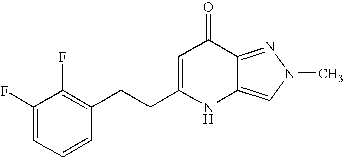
C1(F)=CC=CC(CCC2=CC(=O)C3=NN(C)C=C3N2)=C1F
